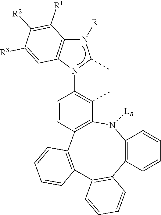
C12=C(N([LB])C3=C(C4=C(C=CC=C4)C4=C1C=CC=C4)C=CC(N1C(C)N([R])C4=C1C=C([R3])C([R2])=C4[R1])=C3C)C=CC=C2
